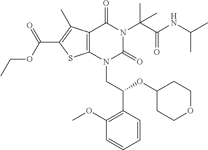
C1=CC(C(OC2CCOCC2)CN2C(=O)N(C(C(=O)NC(C)C)(C)C)C(=O)C3=C2SC(C(OCC)=O)=C3C)=C(OC)C=C1
